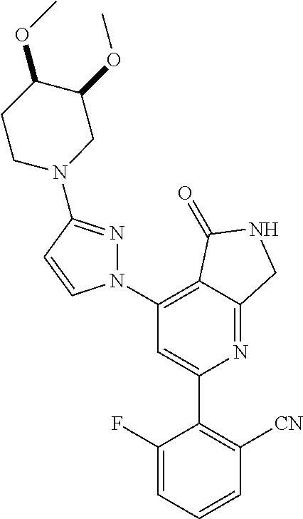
C1(C2=C([CN])C=CC=C2F)=CC(N2N=C(N3CC(OC)C(OC)CC3)C=C2)=C2C(=N1)CNC2=O
